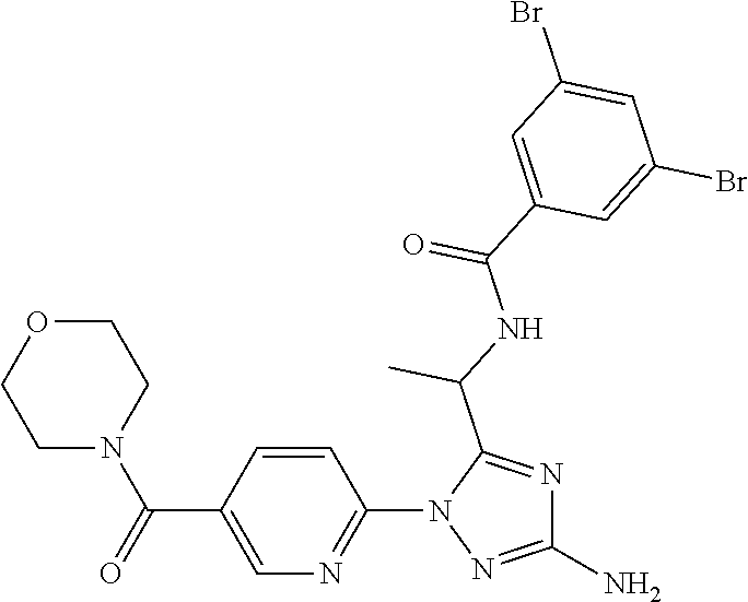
C1N(C(C2=CN=C(N3N=C(N)N=C3C(C)NC(=O)C3=CC(Br)=CC(Br)=C3)C=C2)=O)CCOC1
